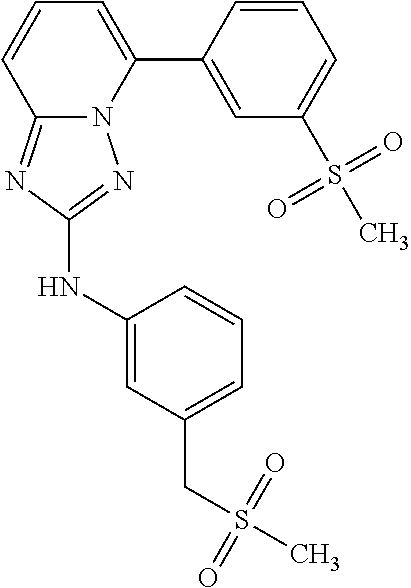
C12=NC(NC3=CC(CS(=O)(=O)C)=CC=C3)=NN1C(C1=CC(S(C)(=O)=O)=CC=C1)=CC=C2
